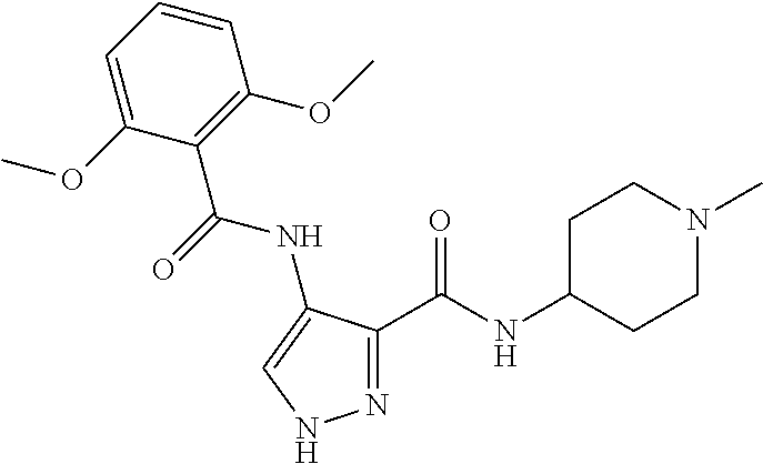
N1=C(C(NC2CCN(C)CC2)=O)C(NC(=O)C2=C(OC)C=CC=C2OC)=CN1
